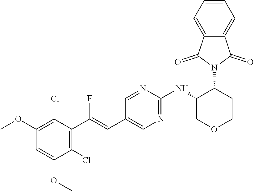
C1COCC(NC2=NC=C(C=C(C3=C(Cl)C(OC)=CC(OC)=C3Cl)F)C=N2)C1N1C(=O)C2=CC=CC=C2C1=O
